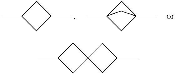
C12(CC(C)C1)CC(C)C2.C1(C)CC(C)C1.C12(C)CC(C)(C1)C2
